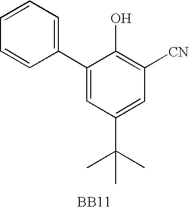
C1(C2=CC=CC=C2)=CC(C(C)(C)C)=CC([CN])=C1O.[BB11]
